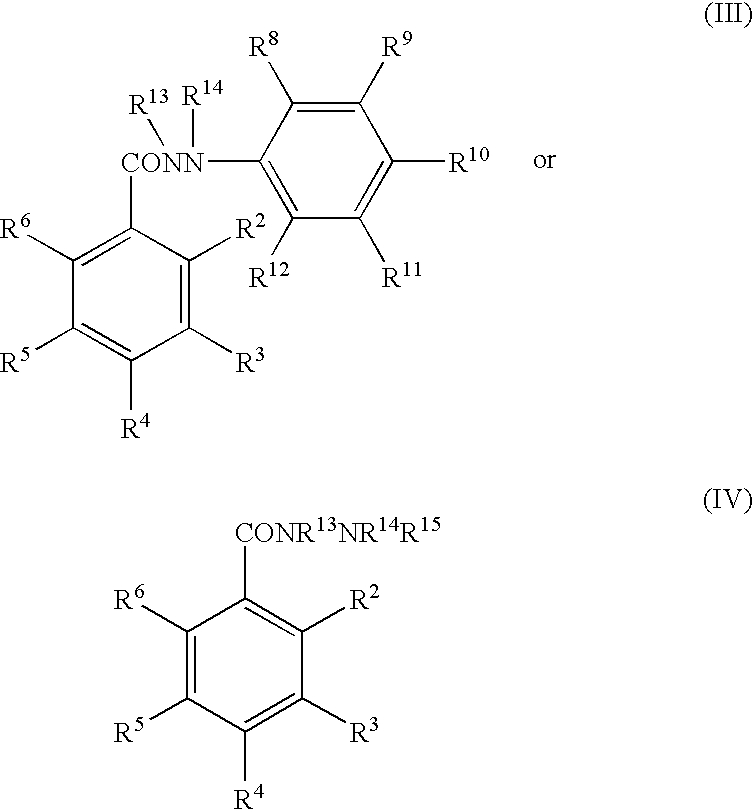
C1([CONN]([R14])([R13])C2=C([R6])C([R5])=C([R4])C([R3])=C2[R2])=C([R12])C([R11])=C([R10])C([R9])=C1[R8].C1([CONR13NR14R15])=C([R2])C([R3])=C([R4])C([R5])=C1[R6]
